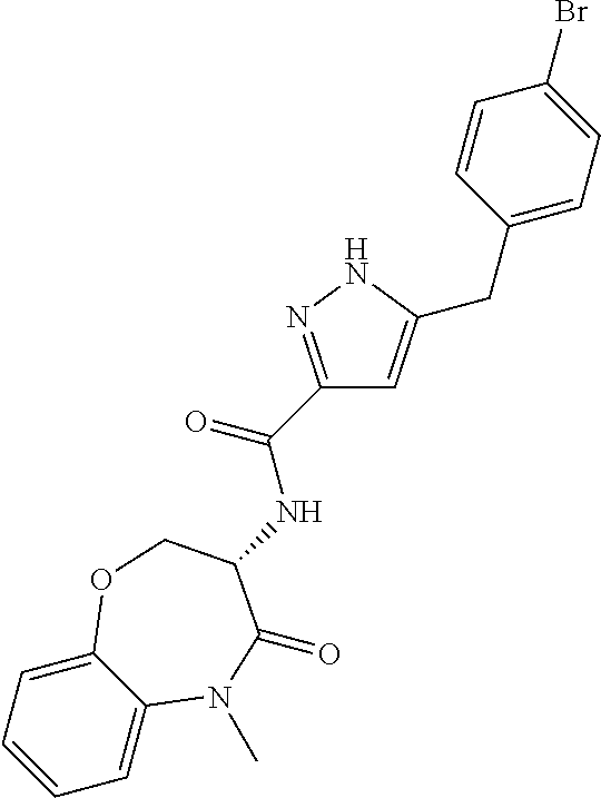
C1=C2C(=CC=C1)OCC(NC(C1=NNC(CC3=CC=C(Br)C=C3)=C1)=O)C(=O)N2C
